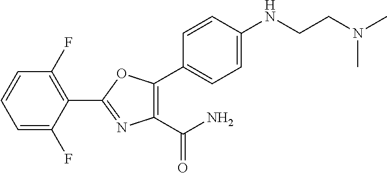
C1(C(N)=O)=C(C2=CC=C(NCCN(C)C)C=C2)OC(C2=C(F)C=CC=C2F)=N1
